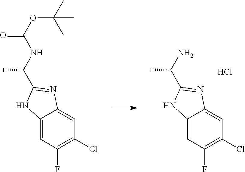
C12=CC(F)=C(Cl)C=C1N=C(C(N)C)N2.Cl.C12=CC(F)=C(Cl)C=C1N=C(C(NC(=O)OC(C)(C)C)C)N2
